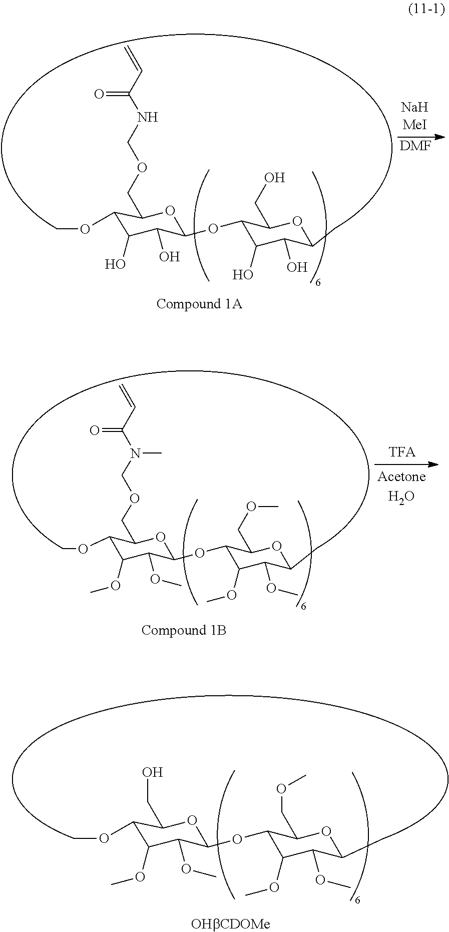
C1(OC)C(OC)C(OC)C(OC2C(OC)C(OC)C(C)OC2COC)OC1CO.C1(OC)C(OC)C(OC)C(OC2C(OC)C(OC)C(C)OC2COC)OC1COCN(C(C=C)=O)C.[DMF].C1(OC)C(O)C(O)C(OC2C(O)C(O)C(C)OC2CO)OC1COCNC(C=C)=O
